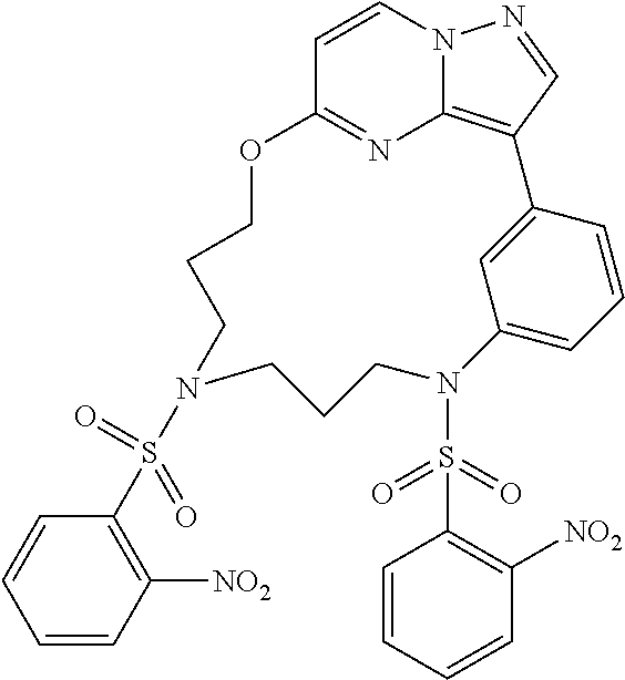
C1=CN2C3=C(C=N2)C2=CC(=CC=C2)N(S(C2=C([NO2])C=CC=C2)(=O)=O)CCCN(S(C2=C([NO2])C=CC=C2)(=O)=O)CCCOC1=N3
